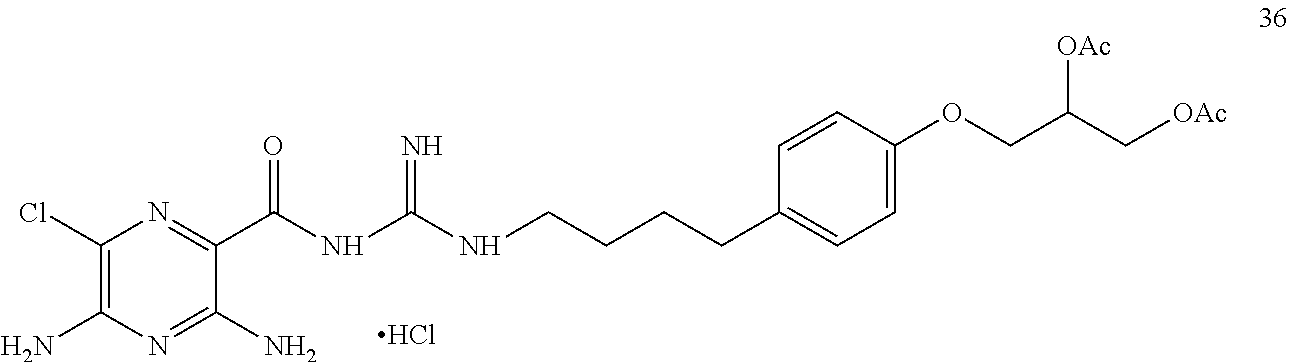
C1(Cl)=C(N)N=C(N)C(C(NC(NCCCCC2=CC=C(OCC(C[OAc])[OAc])C=C2)=N)=O)=N1.Cl
